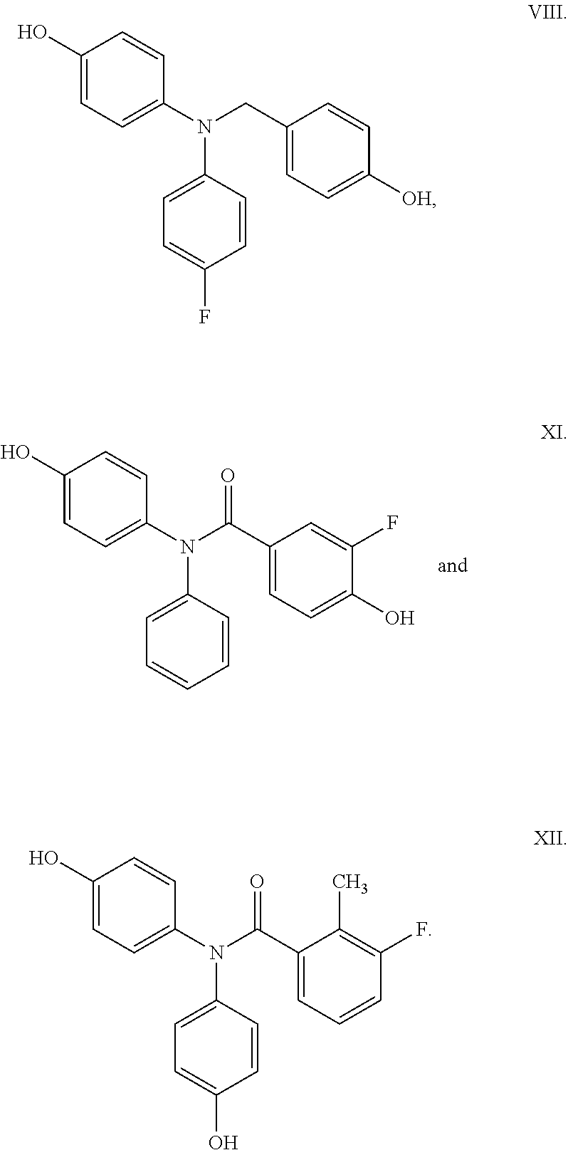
C1(O)=CC=C(N(CC2=CC=C([OH])C=C2)C2=CC=C(F)C=C2)C=C1.C1(O)=CC=C(N(C(C2=CC=CC(F)=C2C)=O)C2=CC=C(O)C=C2)C=C1.C1(O)=CC=C(N(C(C2=CC=C(O)C(F)=C2)=O)C2=CC=CC=C2)C=C1
